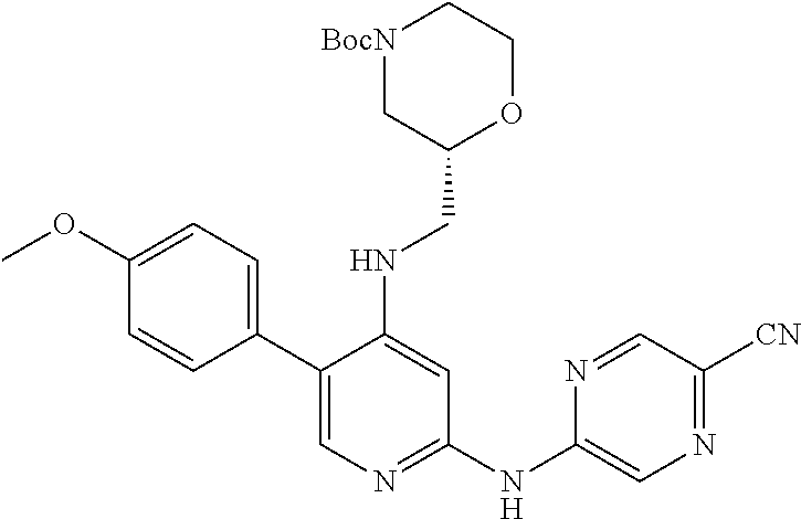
C1(C2=CN=C(NC3=CN=C([CN])C=N3)C=C2NCC2OCC[BocN]C2)=CC=C(OC)C=C1
